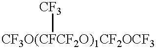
[CF3O(CFCF2O)1CF2OCF3][CF3]
